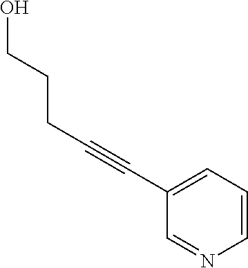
C1=NC=CC=C1C#CCCCO
